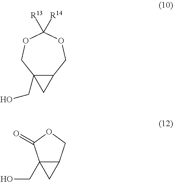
C12(CO)C(COC([R13])([R14])OC1)C2.C12(CO)C(C1)COC2=O
